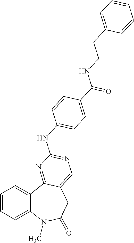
C1=CC=C2C(=C1)C1=NC(NC3=CC=C(C(NCCC4=CC=CC=C4)=O)C=C3)=NC=C1CC(=O)N2C
